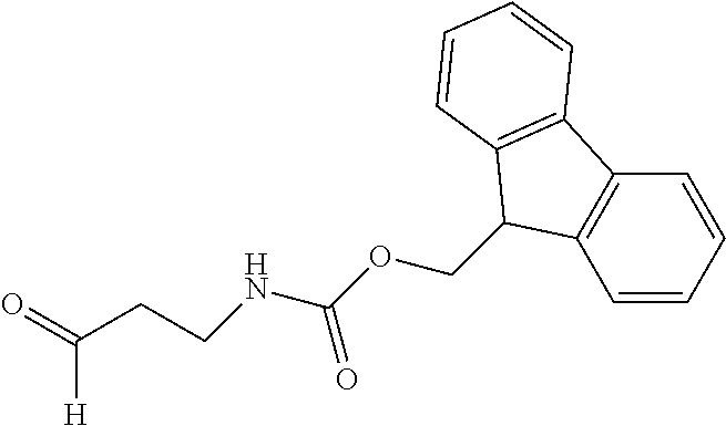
C12=C(C=CC=C1)C(COC(NCCC([H])=O)=O)C1=C2C=CC=C1
